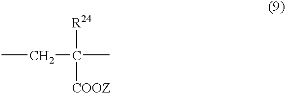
CCC(C)([COOZ])[R24]
